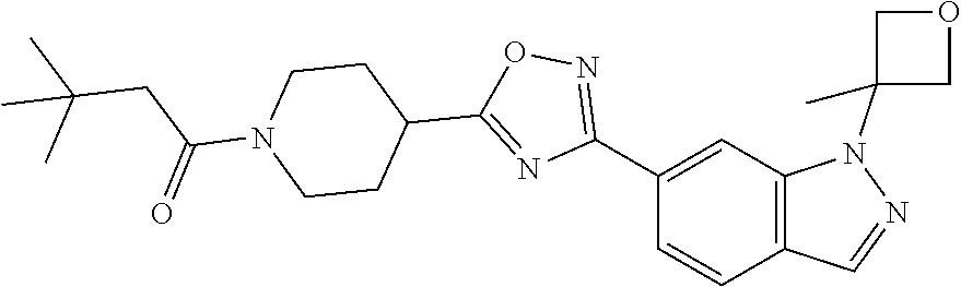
C1(C2=NOC(C3CCN(C(=O)CC(C)(C)C)CC3)=N2)=CC2=C(C=C1)C=NN2C1(C)COC1
